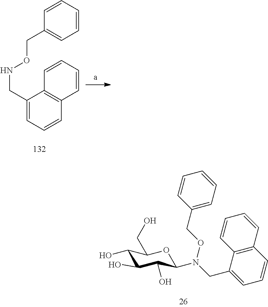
C1(CNOCC2=CC=CC=C2)=CC=CC2=C1C=CC=C2.C1(O)C(O)C(O)C(N(CC2=CC=CC3=C2C=CC=C3)OCC2=CC=CC=C2)OC1CO
